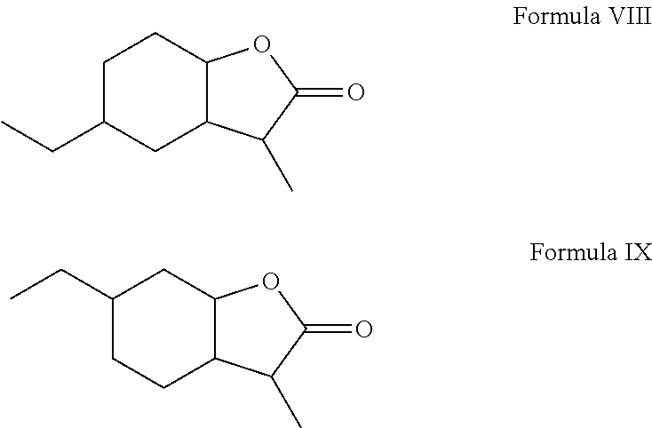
C1C(CC)CC2C(C1)OC(=O)C2C.C1(CC)CCC2C(C1)OC(=O)C2C
